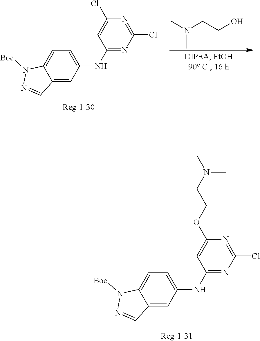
C1=C(NC2=NC(Cl)=NC(Cl)=C2)C=C2C(=C1)N([Boc])N=C2.CN(CCO)C.C1=C(NC2=NC(Cl)=NC(OCCN(C)C)=C2)C=C2C(=C1)N([Boc])N=C2
